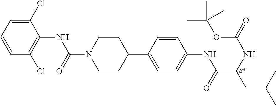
C1(Cl)=CC=CC(Cl)=C1NC(N1CCC(C2=CC=C(NC(C(NC(=O)OC(C)(C)C)CC(C)C)=O)C=C2)CC1)=O
